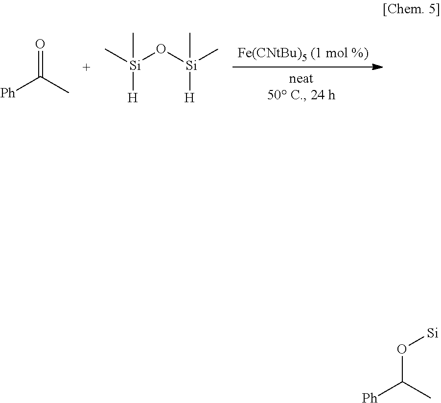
O=C(C)[Ph].O([Si](C)([H])C)[Si](C)([H])C.O(C(C)[Ph])[Si]
